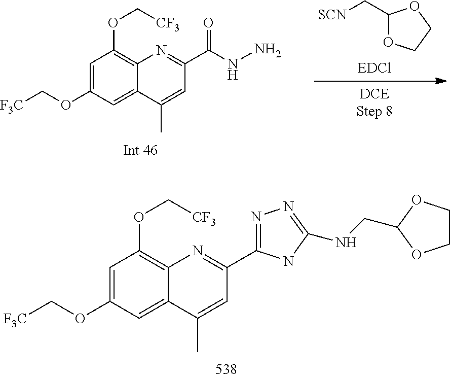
C1(C[SCN])OCCO1.C1=C(OC[F3C])C=C2C(=C1OC[CF3])N=C(C(NN)=O)C=C2C.C1=C(OC[F3C])C=C2C(=C1OC[CF3])N=C(C1=NN=C(NCC3OCCO3)N1)C=C2C
